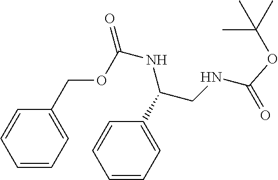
C1=CC=CC=C1COC(NC(C1=CC=CC=C1)CNC(OC(C)(C)C)=O)=O
